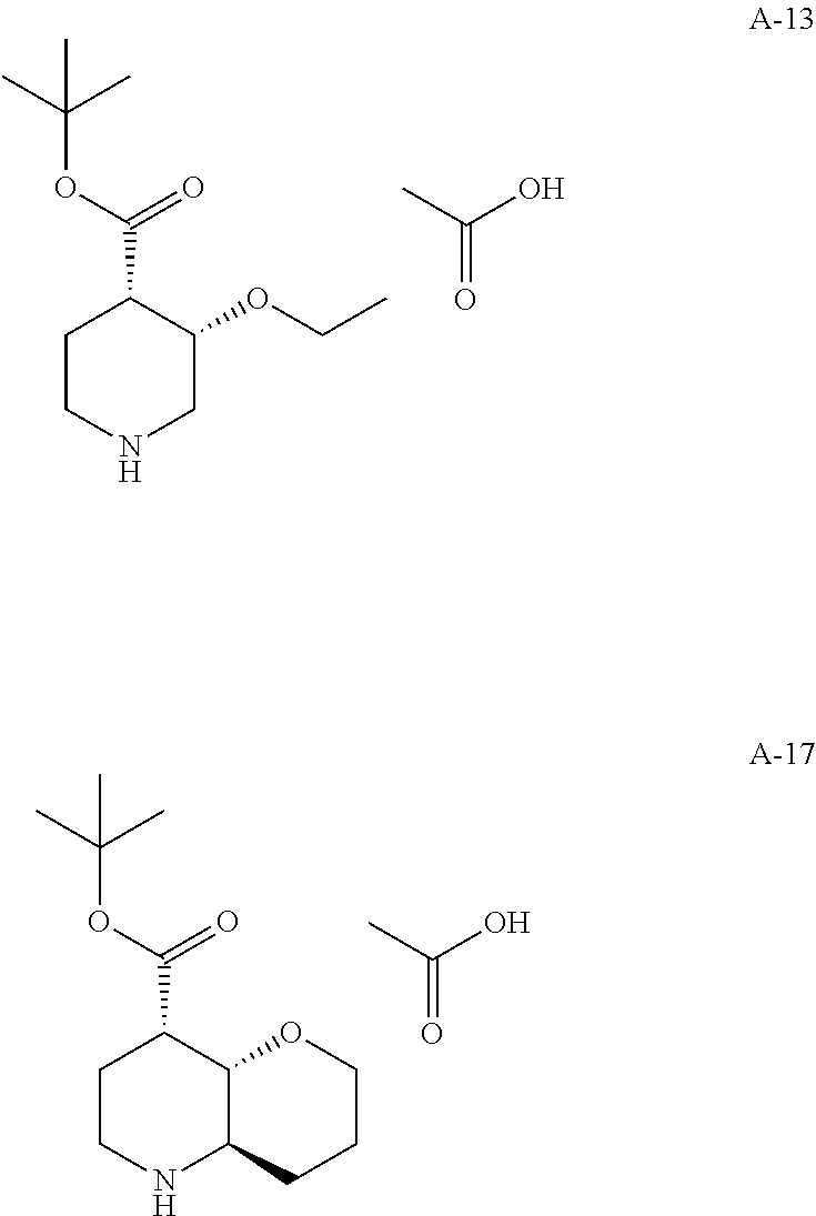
C1CNCC(OCC)C1C(OC(C)(C)C)=O.CC(O)=O.C1CNC2C(C1C(OC(C)(C)C)=O)OCCC2.CC(O)=O
